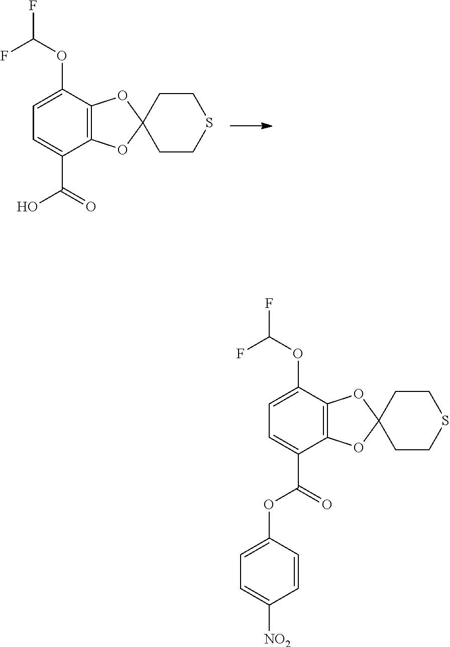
C1=C(OC(F)F)C2=C(C(C(O)=O)=C1)OC1(O2)CCSCC1.C1=C(OC(F)F)C2=C(C(C(OC3=CC=C([NO2])C=C3)=O)=C1)OC1(O2)CCSCC1
